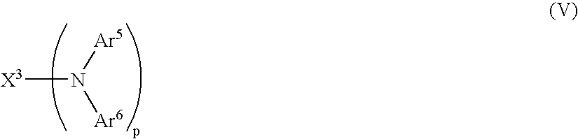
[X3]N([Ar5])[Ar6]
